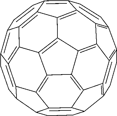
C1CC2=C3=C4=C1C1=C5C4=C4C6=C3C3=C7C8=C6C6=C4C4=C5C(=C5C=CC9=C%10C(=C8C(C7CCC23)CC%10)=C6C9=C45)C=C1
